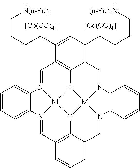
C1=N2[M]34O5C6=C1C(CCCC[N(n-Bu)3])=CC(CCCC[(n-Bu)3N])=C6C=N1[M]56O3C3=C(C=N4C4=CC=CC=C24)C=CC=C3C=N6C2=C1C=CC=C2.[[Co(CO)4]-].[[Co(CO)4]-]
